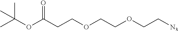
CC(OC(CCOCCOCC[N3])=O)(C)C
